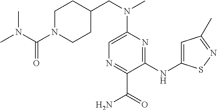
N(C1=CN=C(C(N)=O)C(NC2=CC(C)=NS2)=N1)(CC1CCN(C(N(C)C)=O)CC1)C
